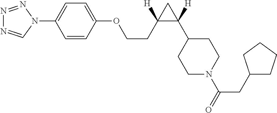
N1=NN(C2=CC=C(OCCC3([H])C(C4CCN(C(CC5CCCC5)=O)CC4)([H])C3)C=C2)C=N1
